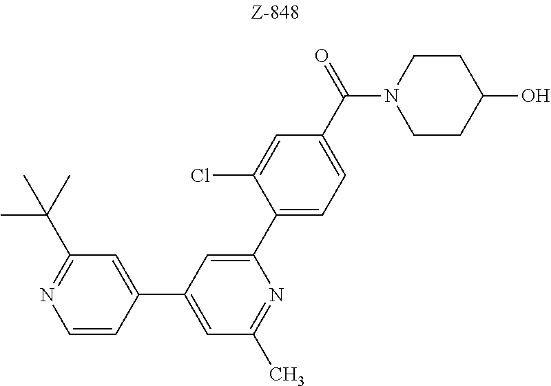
C1=CC(C2=CC(C)=NC(C3=CC=C(C(=O)N4CCC(O)CC4)C=C3Cl)=C2)=CC(C(C)(C)C)=N1
